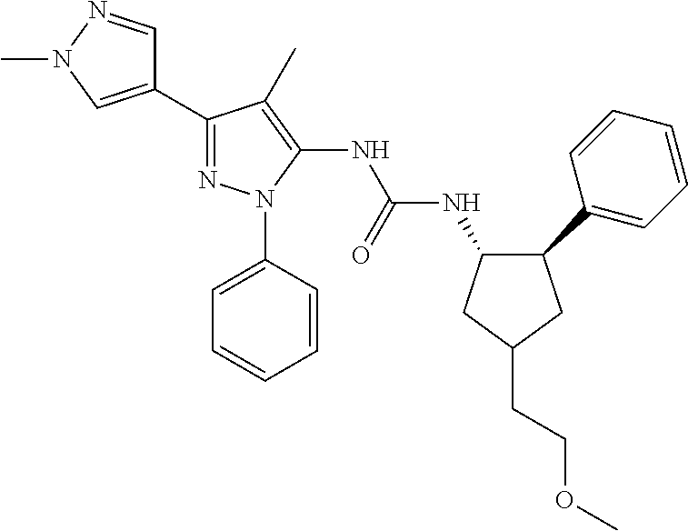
C1(NC(NC2=C(C)C(C3=CN(C)N=C3)=NN2C2=CC=CC=C2)=O)C(C2=CC=CC=C2)CC(CCOC)C1
